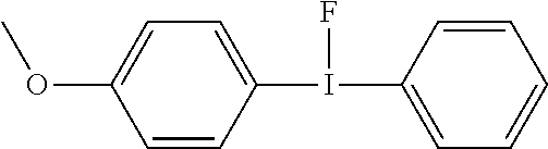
C1=CC(I(C2=CC=CC=C2)F)=CC=C1OC
